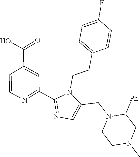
C1=CN=C(C2=NC=C(CN3CCN(C)CC3[Ph])N2CCC2=CC=C(F)C=C2)C=C1C(O)=O
